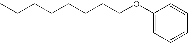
C1(OCCCCCCCC)=CC=CC=C1
